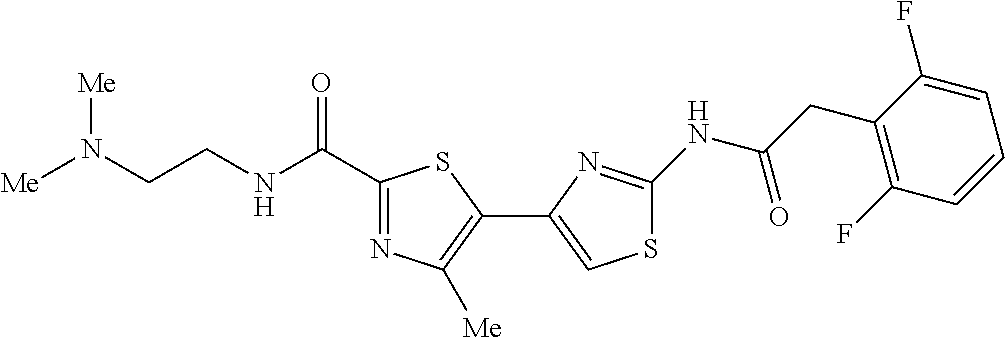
C1(C(NCCN([Me])[Me])=O)=NC([Me])=C(C2=CSC(NC(CC3=C(F)C=CC=C3F)=O)=N2)S1
